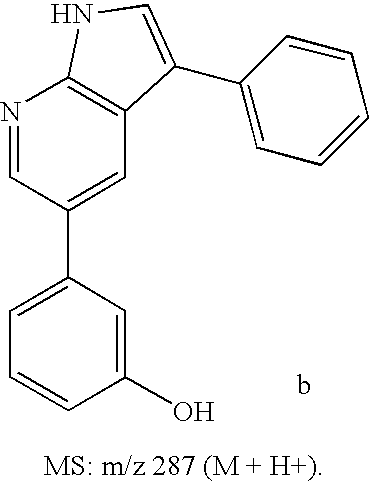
C1=C(C2=CC3=C(N=C2)NC=C3C2=CC=CC=C2)C=C(O)C=C1
